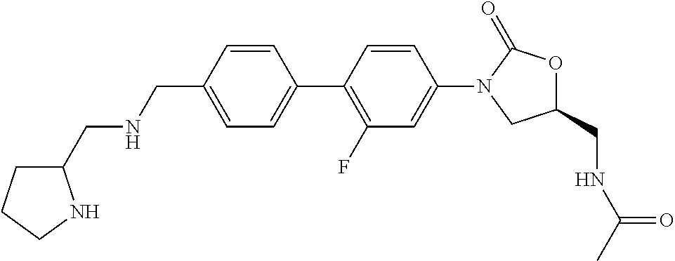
C1=C(CNCC2CCCN2)C=CC(C2=C(F)C=C(N3CC(CNC(C)=O)OC3=O)C=C2)=C1
